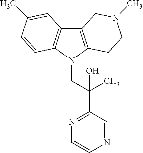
C12=C(N(CC(C3=NC=CN=C3)(C)O)C3=C1C=C(C)C=C3)CCN(C)C2
